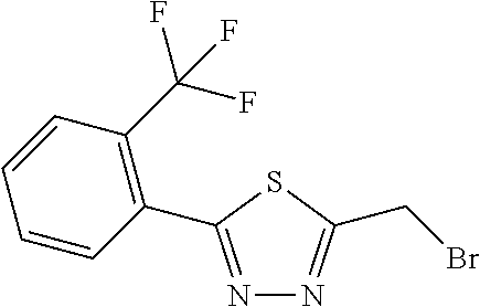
N1=C(C2=C(C(F)(F)F)C=CC=C2)SC(CBr)=N1
